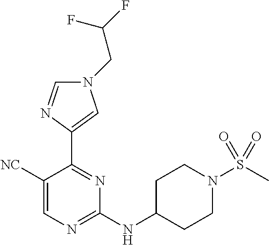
C1([NC])=CN=C(NC2CCN(S(=O)(C)=O)CC2)N=C1C1=CN(CC(F)F)C=N1
